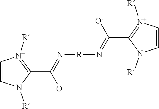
C1=CN([R])C(C(=N[R]N=C(C2=[N+]([R])C=CN2[R])[O-])[O-])=[N+]1[R]
